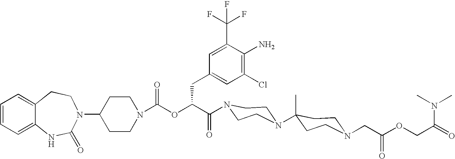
C12=CC=CC=C1NC(=O)N(C1CCN(C(OC(C(=O)N3CCN(C4(C)CCN(CC(OCC(N(C)C)=O)=O)CC4)CC3)CC3=CC(Cl)=C(N)C(C(F)(F)F)=C3)=O)CC1)CC2
